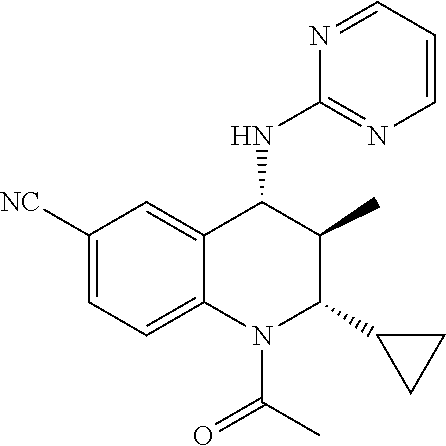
C1([NC])=CC=C2C(=C1)C(NC1=NC=CC=N1)C(C)C(C1CC1)N2C(C)=O
